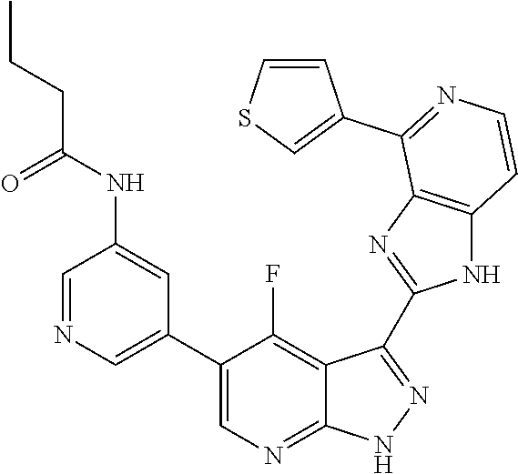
C1=NC=C(C2=CN=C3C(=C2F)C(C2=NC4=C(N2)C=CN=C4C2=CSC=C2)=N[N H]3)C=C1NC(CCC)=O
